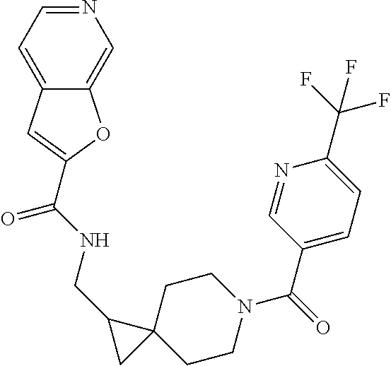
C(NCC1CC12CCN(C(C1=CC=C(C(F)(F)F)N=C1)=O)CC2)(=O)C1=CC2=CC=NC=C2O1
